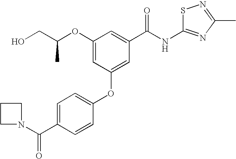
O(C1=CC(OC2=CC=C(C(N3CCC3)=O)C=C2)=CC(C(NC2=NC(C)=NS2)=O)=C1)C(CO)C
